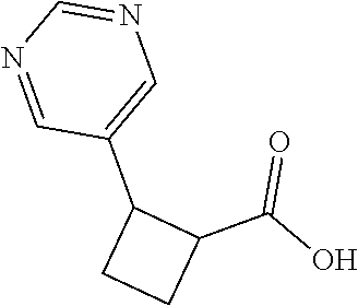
C1=NC=C(C2CCC2C(=O)O)C=N1
